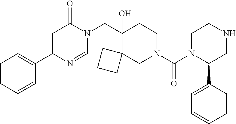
C1=CC=CC(C2=CC(=O)N(CC3(O)CCN(C(=O)N4C(C5=CC=CC=C5)CNCC4)CC34CCC4)C=N2)=C1
